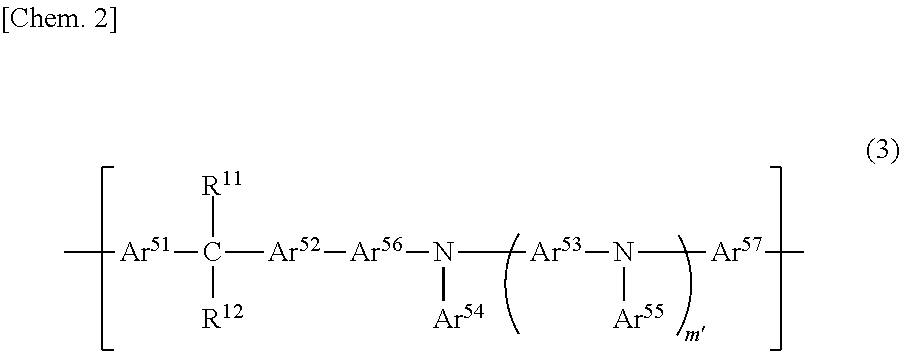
C[Ar51]C([R11])([R12])[Ar52][Ar56]N([Ar54])[Ar53]N([Ar55])[Ar57]C
